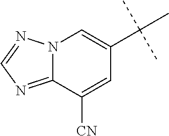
C12=NC=NN1C=C(C(C)(C)C)C=C2[CN]
